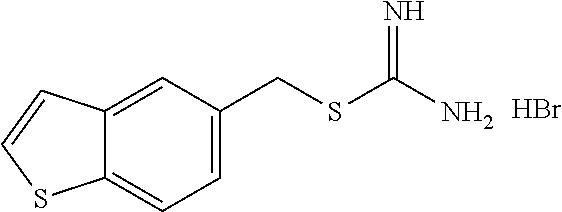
C1=C(CSC(N)=N)C=C2C(=C1)SC=C2.Br
